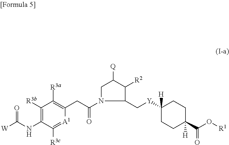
C1([R3b])=C(NC([W])=O)C([R3c])=[A1]C(CC(N2C(C[Y]C3([H])CCC(C(O[R1])=O)([H])CC3)C([R2])C([Q])C2)=O)=C1[R3a]
